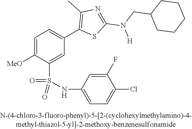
C1=C([OMe])C(S(NC2=CC=C(Cl)C(F)=C2)(=O)=O)=CC(C2=C(C)N=C(N(CC3CCCCC3)[H])S2)=C1
